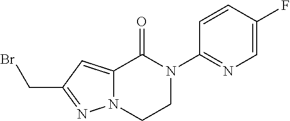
C12=CC(CBr)=NN1CCN(C1=NC=C(F)C=C1)C2=O
